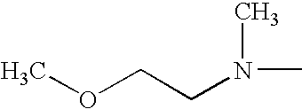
COCCN(C)C
